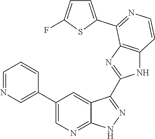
C1=NC=C(C2=CN=C3C(=C2)C(C2=NC4=C(N2)C=CN=C4C2=CC=C(F)S2)=NN3)C=C1
